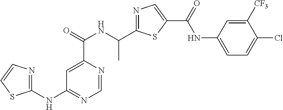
C1=NC(C(=O)NC(C2=NC=C(C(=O)NC3=CC=C(Cl)C([CF3])=C3)S2)C)=CC(NC2=NC=CS2)=N1
